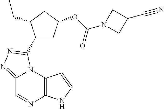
C12=NN=C(C3CC(OC(N4CC(C#N)C4)=O)CC3CC)N1C1=C(N=C2)NC=C1
